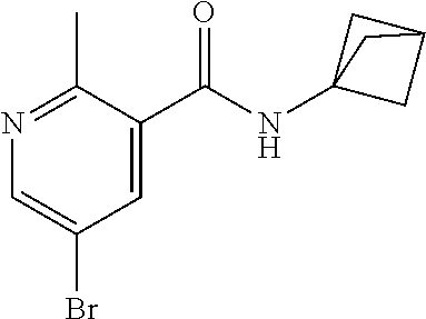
N1=C(C)C(C(=O)NC23CC(C2)C3)=CC(Br)=C1
